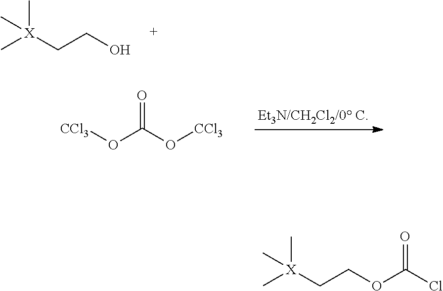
C[X](CCO)(C)C.[CCl3]OC(O[CCl3])=O.[X](CCOC(=O)Cl)(C)(C)C
